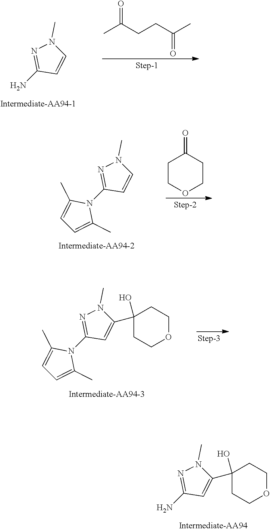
NC1=NN(C)C=C1.CC(CCC(=O)C)=O.N1(C2=NN(C)C=C2)C(C)=CC=C1C.C1COCCC1=O.N1(C2=NN(C)C(C3(O)CCOCC3)=C2)C(C)=CC=C1C.NC1=NN(C)C(C2(O)CCOCC2)=C1
